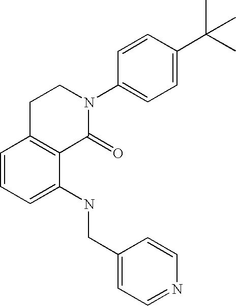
C1=CC=C(NCC2=CC=NC=C2)C2=C1CCN(C1=CC=C(C(C)(C)C)C=C1)C2=O
